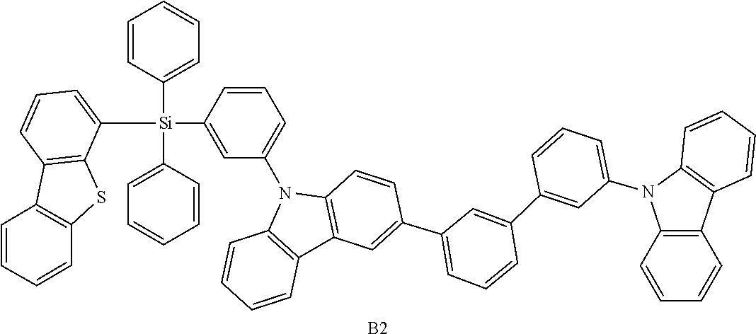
C1=CC=CC=C1[Si](C1=CC=CC=C1)(C1=CC(N2C3=C(C4=C2C=CC(C2=CC=CC(C5=CC(N6C7=C(C8=C6C=CC=C8)C=CC=C7)=CC=C5)=C2)=C4)C=CC=C3)=CC=C1)C1=CC=CC2=C1SC1=C2C=CC=C1.[B2]
